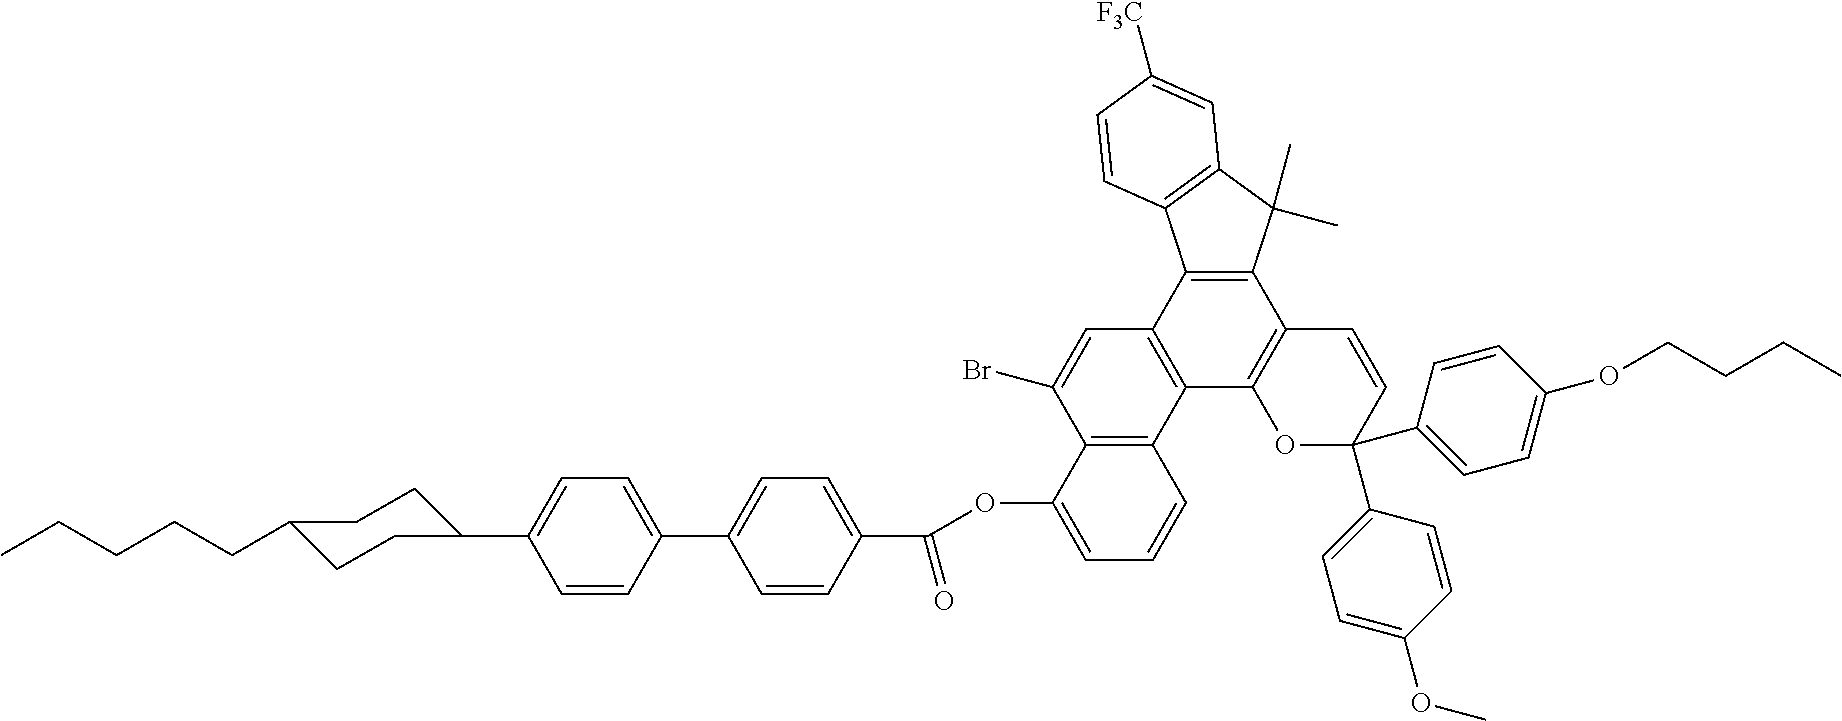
CCCCCC1CCC(C2=CC=C(C3=CC=C(C(OC4=CC=CC5=C4C(Br)=CC4=C5C5=C(C6=C4C4=C(C6(C)C)C=C([F3C])C=C4)C=CC(C4=CC=C(OC)C=C4)(C4=CC=C(OCCCC)C=C4)O5)=O)C=C3)C=C2)CC1
